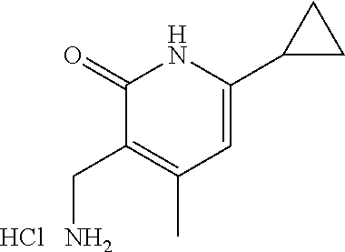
C1(=O)C(CN)=C(C)C=C(C2CC2)N1.Cl
